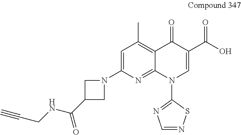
C1=C(N2CC(C(NCC#C)=O)C2)N=C2C(=C1C)C(=O)C(C(O)=O)=CN2C1=NC=NS1
